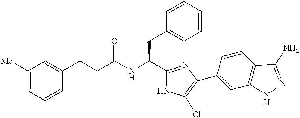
C1([Me])=CC=CC(CCC(NC(C2=NC(C3=CC4=C(C=C3)C(N)=NN4)=C(Cl)N2)CC2=CC=CC=C2)=O)=C1
